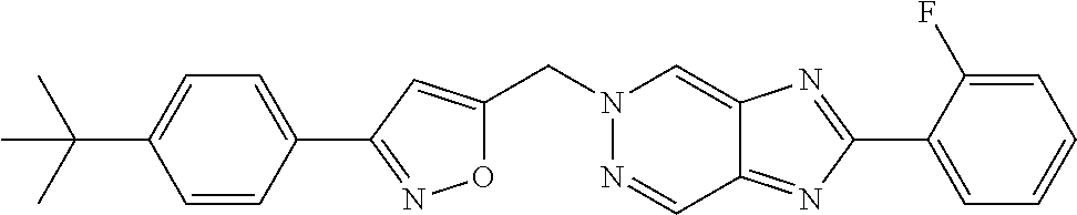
O1C(CN2N=CC3=NC(C4=CC=CC=C4F)=NC3=C2)=CC(C2=CC=C(C(C)(C)C)C=C2)=N1
